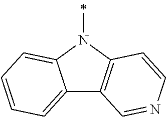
C12=CC=CC=C1N(C)C1=C2C=NC=C1
